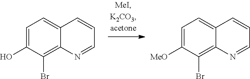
C1=C(O)C(Br)=C2C(=C1)C=CC=N2.C1=C([MeO])C(Br)=C2C(=C1)C=CC=N2
